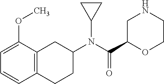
C1(N(C(C2OCCNC2)=O)C2CC2)CC2=C(CC1)C=CC=C2OC
